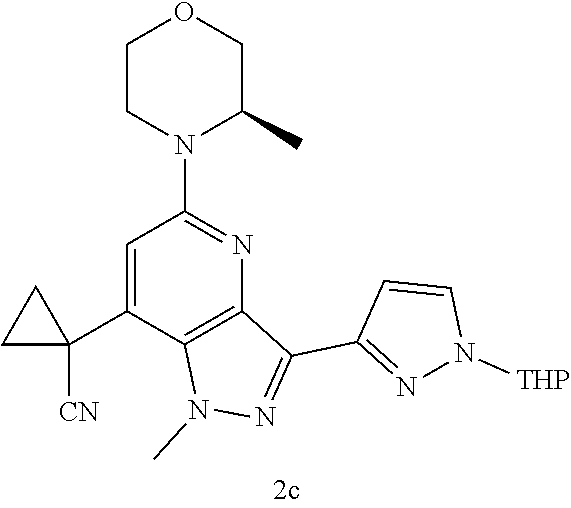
C1=C(C2([CN])CC2)C2=C(N=C1N1C(C)COCC1)C(C1=NN([THP])C=C1)=NN2C
